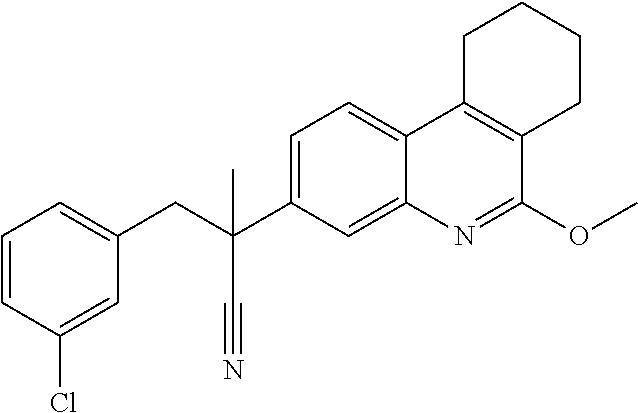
C1(CC(C2=CC=C3C(=C2)N=C(OC)C2=C3CCCC2)(C)C#N)=CC=CC(Cl)=C1
